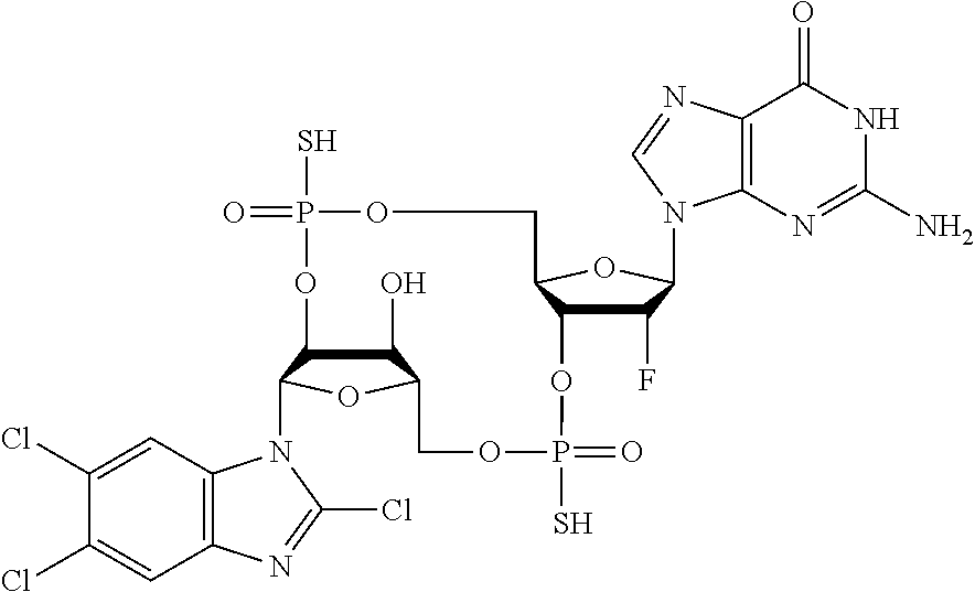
C1(O)C2C(N3C4=C(C=C(Cl)C(Cl)=C4)N=C3Cl)OC1COP(S)(=O)OC1C(F)C(N3C4=C(C(=O)NC(N)=N4)N=C3)OC1COP(S)(=O)O2
